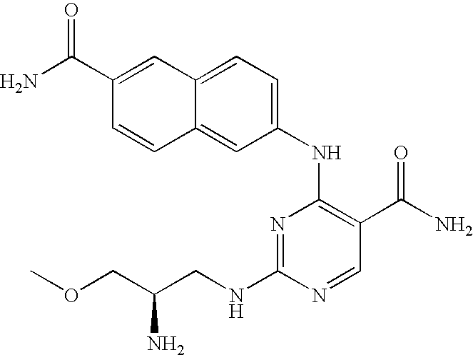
N1=C(NCC(COC)N)N=CC(C(N)=O)=C1NC1=CC=C2C(=C1)C=CC(C(N)=O)=C2
